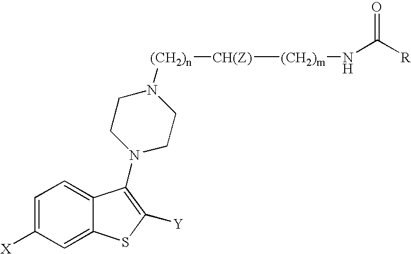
C1=C([X])C=C2C(=C1)C(N1CCN([(CH2)n][CH(Z)][(CH2)m]NC(=O)[R])CC1)=C([Y])S2
